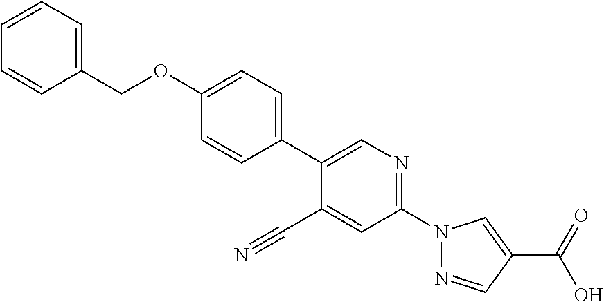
C1(C#N)=CC(N2N=CC(C(O)=O)=C2)=NC=C1C1=CC=C(OCC2=CC=CC=C2)C=C1
